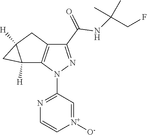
[N+]1([O-])=CC(N2C3=C(CC4([H])CC34[H])C(C(NC(CF)(C)C)=O)=N2)=NC=C1
